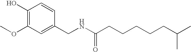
C1(O)=C(OC)C=C(CNC(CCCCCC(C)C)=O)C=C1
